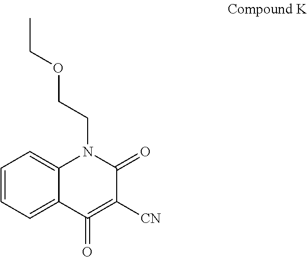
C(CN1C2=CC=CC=C2C(=O)=C([CN])C1=O)OCC
